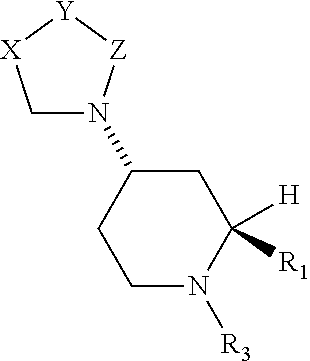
C1N(C2CCN([R3])C([H])([R1])C2)[Z][Y][X]1
